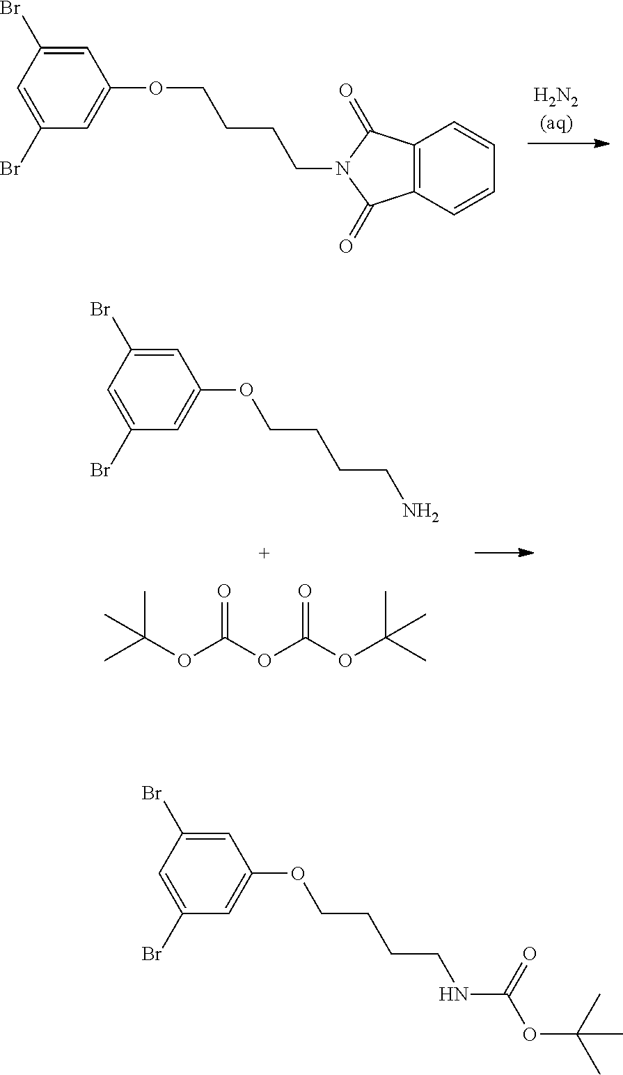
C1=C(Br)C=C(Br)C=C1OCCCCN.CC(OC(OC(OC(C)(C)C)=O)=O)(C)C.C1=C(Br)C=C(Br)C=C1OCCCCN1C(=O)C2=C(C1=O)C=CC=C2.C1=C(Br)C=C(Br)C=C1OCCCCNC(OC(C)(C)C)=O
